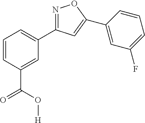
N1=C(C2=CC=CC(C(=O)O[H])=C2)C=C(C2=CC(F)=CC=C2)O1
